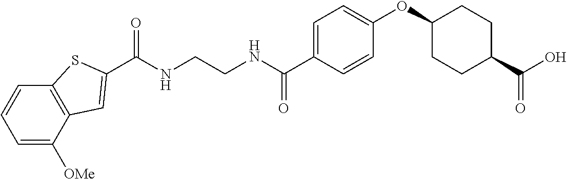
C(NCCNC(C1=CC=C(OC2CCC(C(O)=O)CC2)C=C1)=O)(=O)C1=CC2=C(C=CC=C2[OMe])S1
